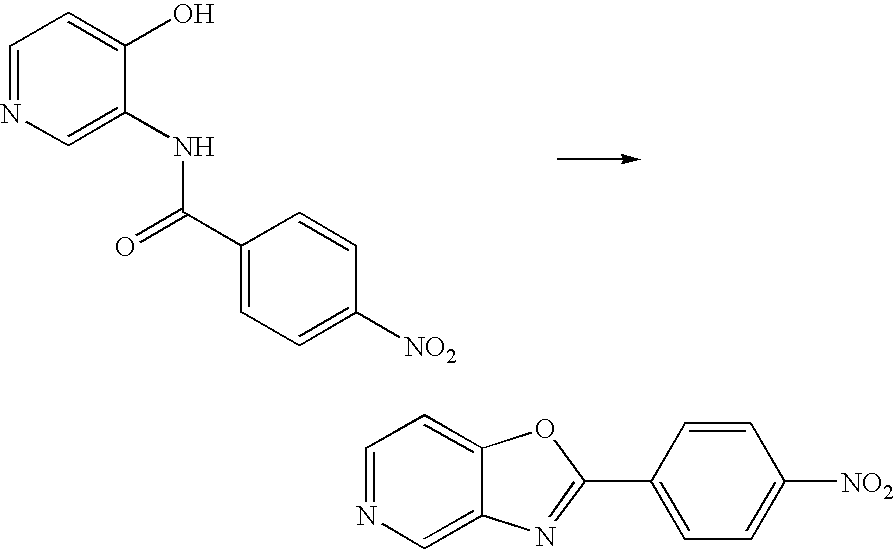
C1=NC=C(NC(=O)C2=CC=C([NO2])C=C2)C(O)=C1.C1=NC=C2C(=C1)OC(C1=CC=C([NO2])C=C1)=N2
